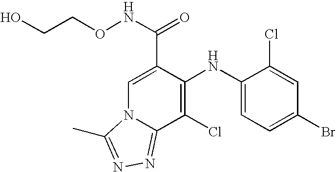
C1(NC2=C(Cl)C3=NN=C(C)N3C=C2C(NOCCO)=O)=CC=C(Br)C=C1Cl
